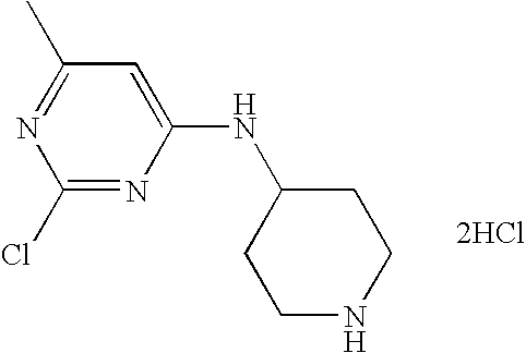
C1(Cl)=NC(NC2CCNCC2)=CC(C)=N1.[2HCl]
